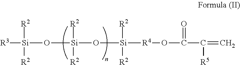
O([Si]([R3])([R2])[R2])[Si]([R2])([R2])O[Si]([R2])([R2])[R4]OC(=O)C(=C)[R5]
